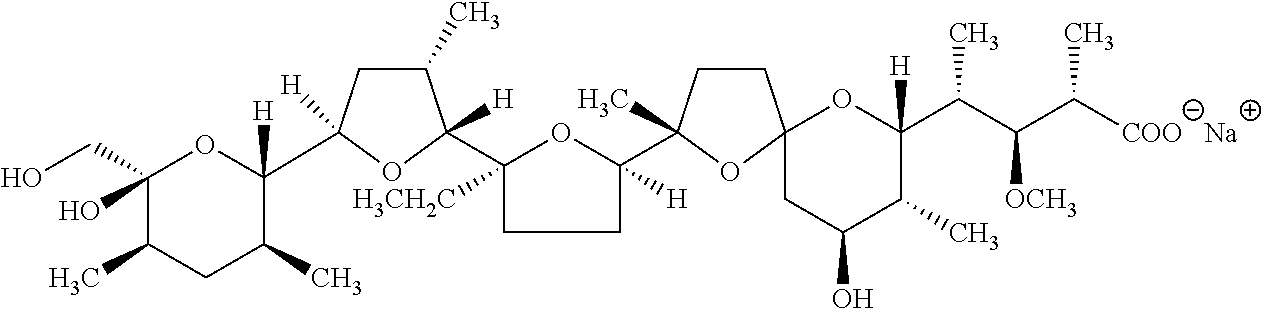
C1(CO)(O)C(C)CC(C)C([H])(C2([H])CC(C)C([H])(C3([H3CH2C])CCC([H])(C4(C)CCC5(O4)CC(O)C(C)C(C(C)C([OCH3])C(C)[COO])([H])O5)O3)O2)O1.[Na]
